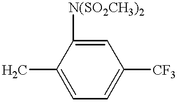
C1=C(C)C([N(SO2CH3)2])=CC([CF3])=C1
